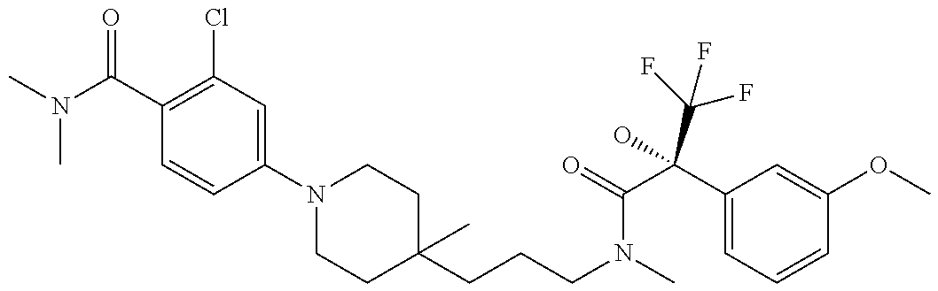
CN(C(C1=C(Cl)C=C(N2CCC(CCCN(C)C(=O)C(C3=CC=CC(OC)=C3)(O)C(F)(F)F)(C)CC2)C=C1)=O)C
